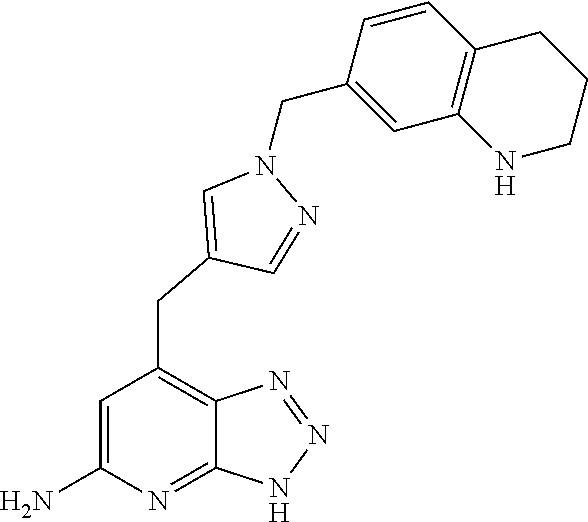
C(N1C=C(CC2=C3C(=NC(N)=C2)NN=N3)C=N1)C1=CC2=C(C=C1)CCCN2
